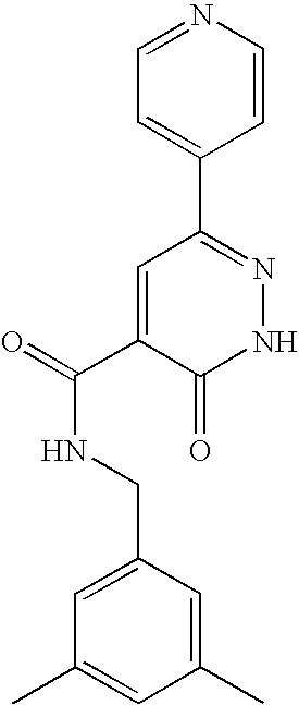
C1(C)=CC(C)=CC(CNC(=O)C2=CC(C3=CC=NC=C3)=NNC2=O)=C1
